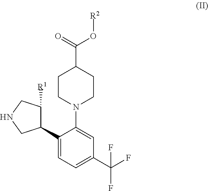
C1CN(C2=CC(C(F)(F)F)=CC=C2C2C([R1])CNC2)CCC1C(O[R2])=O
